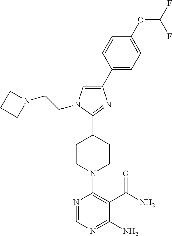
C1(C2=CC=C(OC(F)F)C=C2)=CN(CCN2CCC2)C(C2CCN(C3=C(C(=O)N)C(N)=NC=N3)CC2)=N1
